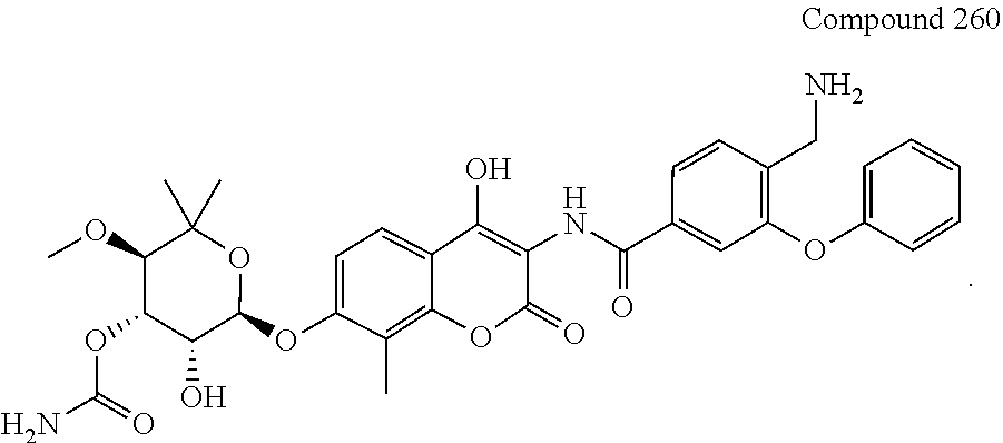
C1=CC=CC(OC2=C(CN)C=CC(C(=O)NC3=C(O)C4=CC=C(OC5OC(C)(C)C(OC)C(OC(N)=O)C5O)C(C)=C4OC3=O)=C2)=C1
